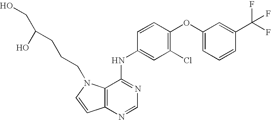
C1(OC2=C(Cl)C=C(NC3=NC=NC4=C3N(CCCC(CO)O)C=C4)C=C2)=CC=CC(C(F)(F)F)=C1
